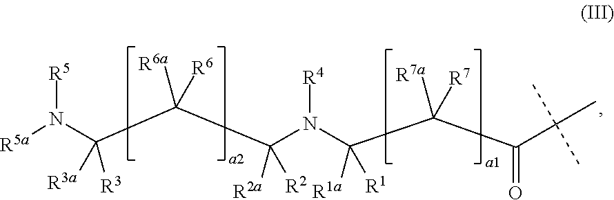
[R5a]N(C(C(C(N(C(C(C(C(C)(C)C)=O)([R7a])[R7])([R1a])[R1])[R4])([R2a])[R2])([R6a])[R6])([R3a])[R3])[R5]
